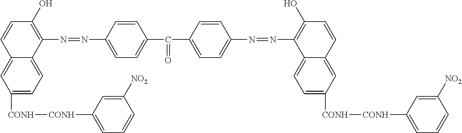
C12=CC([CONH][CONH]C3=CC=CC([NO2])=C3)=CC=C1C(N=NC1=CC=C(C(C3=CC=C(N=NC4=C(O)C=CC5=CC([CONH][CONH]C6=CC=CC([NO2])=C6)=CC=C45)C=C3)=O)C=C1)=C(O)C=C2
